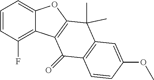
C1=CC(F)=C2C(=C1)OC1=C2C(=O)C2=C(C1(C)C)C=C(OC)C=C2
